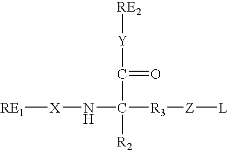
[RE2][Y]C(=O)C([R3][Z][L])(N[X][RE1])[R2]
